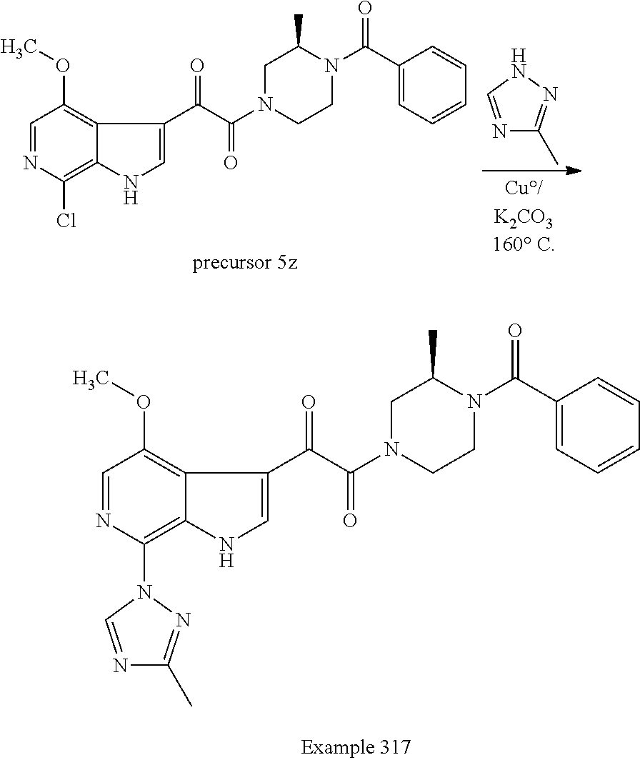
C1=NC(N2C=NC(C)=N2)=C2C(=C1OC)C(C(C(N1CCN(C(C3=CC=CC=C3)=O)C(C)C1)=O)=O)=CN2.C1=NC(Cl)=C2C(=C1OC)C(C(C(N1CCN(C(C3=CC=CC=C3)=O)C(C)C1)=O)=O)=CN2.N1=CNN=C1C
